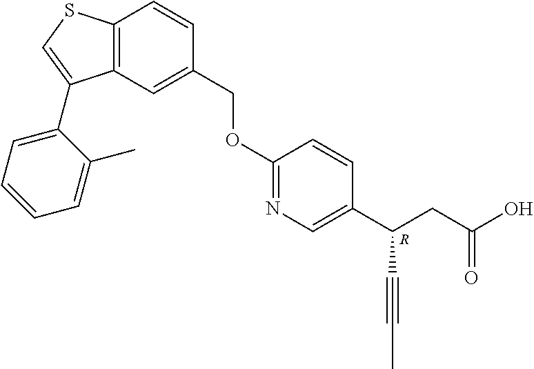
C1(COC2=NC=C(C(CC(O)=O)C#CC)C=C2)=CC2=C(C=C1)SC=C2C1=CC=CC=C1C.[R]
